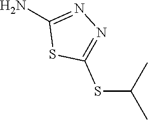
NC1=NN=C(SC(C)C)S1
